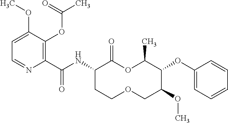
C1(C(NC2C(=O)OC(C)C(OC3=CC=CC=C3)C(OC)COCC2)=O)=C(OC(C)=O)C(OC)=CC=N1
